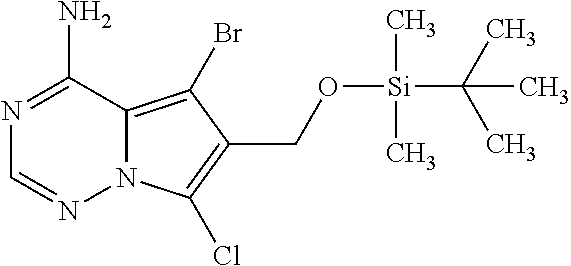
N1=C(N)C2=C(Br)C(CO[Si](C)(C)C(C)(C)C)=C(Cl)N2N=C1
